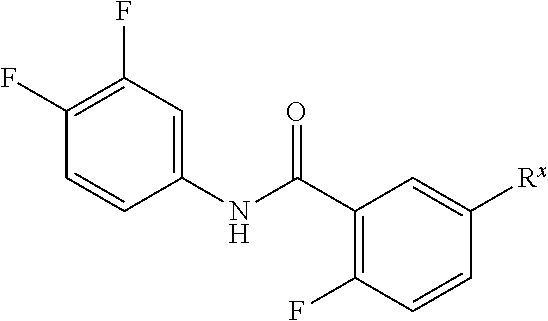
C1(F)=C(F)C=C(NC(C2=C(F)C=CC([Rx])=C2)=O)C=C1
